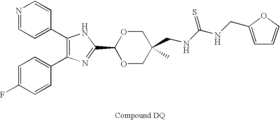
C1(C2=CC=NC=C2)=C(C2=CC=C(F)C=C2)N=C(C2OCC(C)(CNC(NCC3=CC=CO3)=S)CO2)N1
